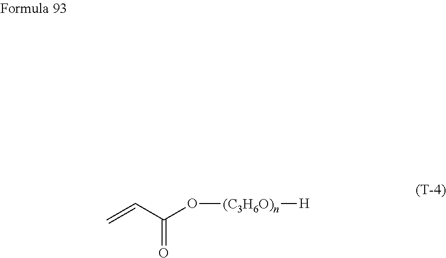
C=CC(=O)O[(C3H6O)n][H]
